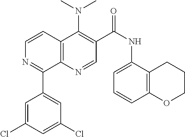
C12=C(N=CC(C(=O)NC3=CC=CC4=C3CCCO4)=C1N(C)C)C(C1=CC(Cl)=CC(Cl)=C1)=NC=C2
